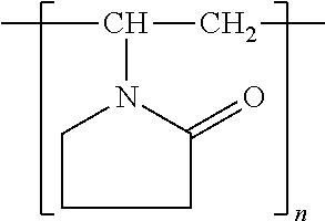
C(N1C(=O)CCC1)(C)CC
